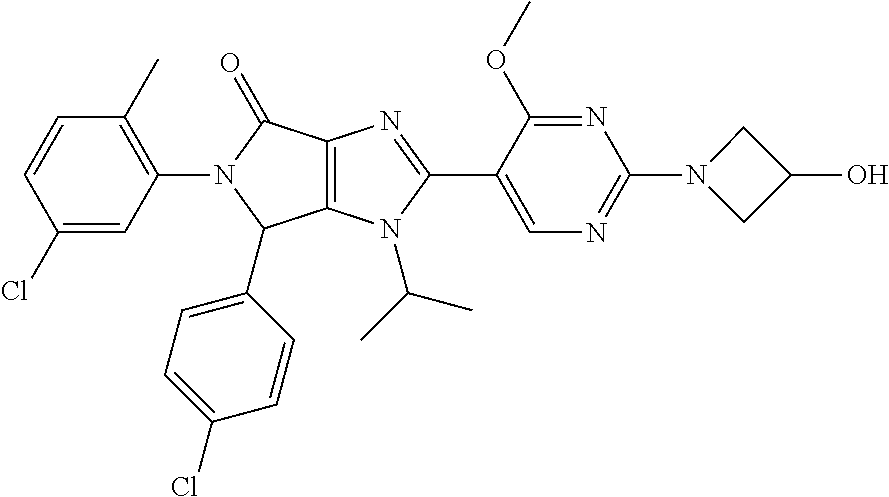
C12=C(N(C(C)C)C(C3=CN=C(N4CC(O)C4)N=C3OC)=N1)C(C1=CC=C(Cl)C=C1)N(C1=C(C)C=CC(Cl)=C1)C2=O
